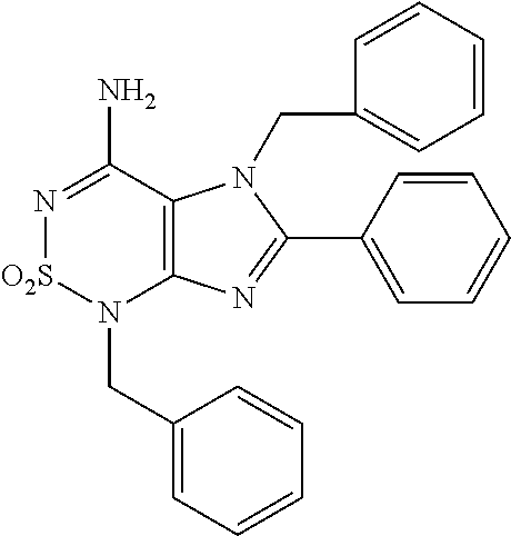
C12=C(C(N)=N[O2S]N1CC1=CC=CC=C1)N(CC1=CC=CC=C1)C(C1=CC=CC=C1)=N2
